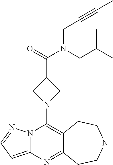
N12C(=CC=N1)N=C1C(=C2N2CC(C(=O)N(CC(C)C)CC#CC)C2)CCNCC1
